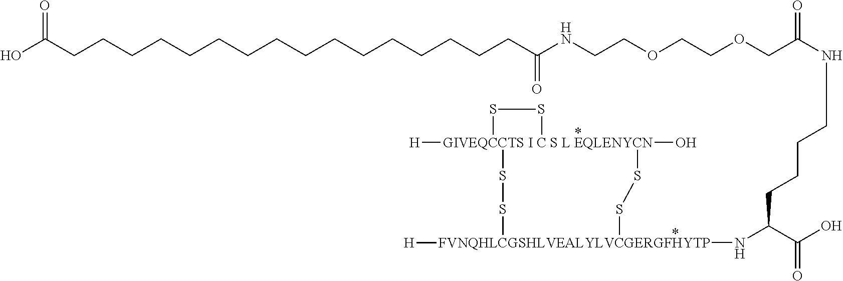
C(CCC(C(O)=O)N[FVNQHLCGSHLVEALYLVCGERGFHYTP]1([H])SS[GIVEQCCTS I C S L EQLENYCN]2([H])(O)(SS1)SS2)CNC(COCCOCCNC(CCCCCCCCCCCCCCCCC(O)=O)=O)=O
